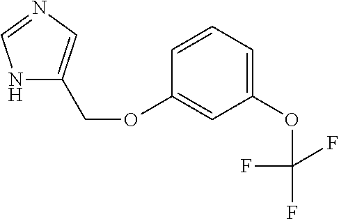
N1C(COC2=CC(OC(F)(F)F)=CC=C2)=CN=C1
